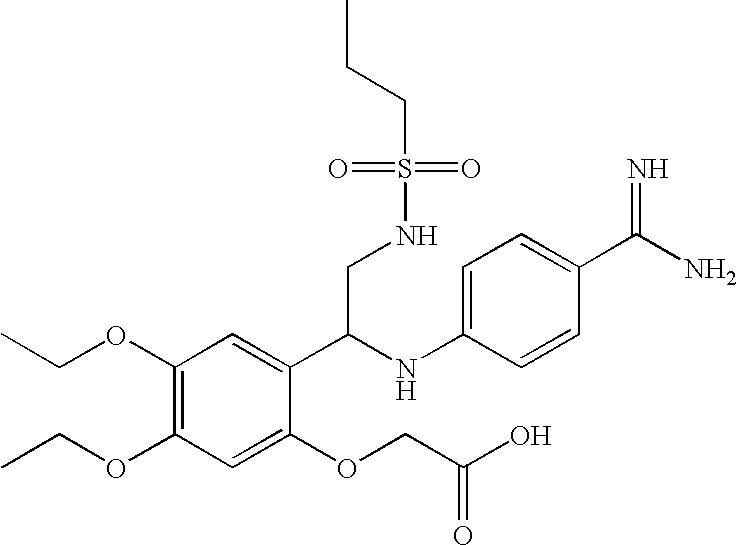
C1(OCC)=C(OCC)C=C(OCC(O)=O)C(C(CNS(=O)(=O)CCC)NC2=CC=C(C(N)=N)C=C2)=C1
